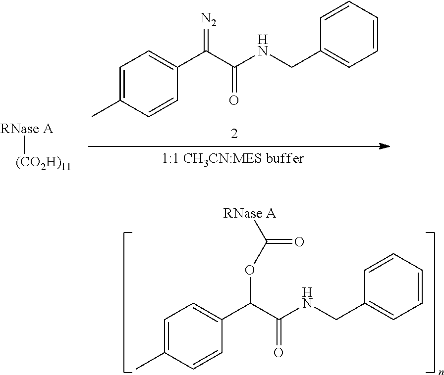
C1=C(C)C=CC(C(C(NCC2=CC=CC=C2)=O)OC([RNase A])=O)=C1.[RNase A][(CO2H)11].C1=C(C)C=CC(C(C(NCC2=CC=CC=C2)=O)=[N2])=C1
